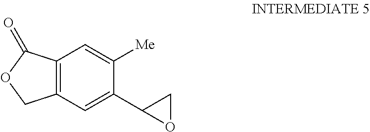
C12=C(COC1=O)C=C(C1OC1)C([Me])=C2
